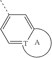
C1=[T]C=CC(C)=C1.[A]
